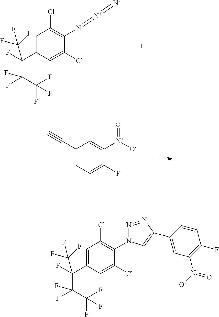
C1=C(C(F)(C(F)(F)F)C(F)(F)C(F)(F)F)C=C(Cl)C(N=[N+]=[N-])=C1Cl.C1(C#C)=CC=C(F)C([N+]([O-])=O)=C1.C1=C(C(F)(C(F)(F)F)C(F)(F)C(F)(F)F)C=C(Cl)C(N2N=NC(C3=CC([N+]([O-])=O)=C(F)C=C3)=C2)=C1Cl
